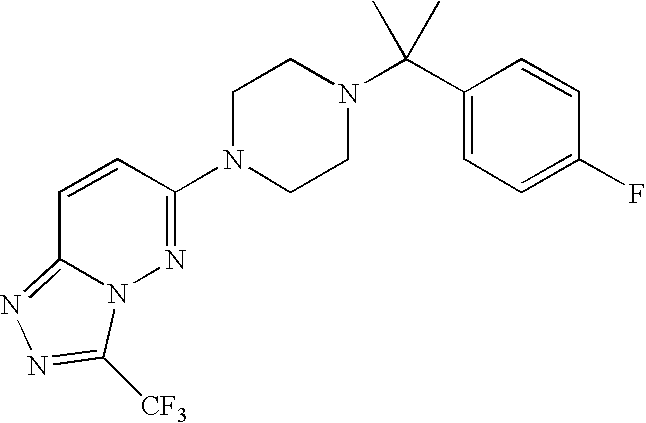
C1N(C2=NN3C(=NN=C3[CF3])C=C2)CCN(C(C2=CC=C(F)C=C2)(C)C)C1
